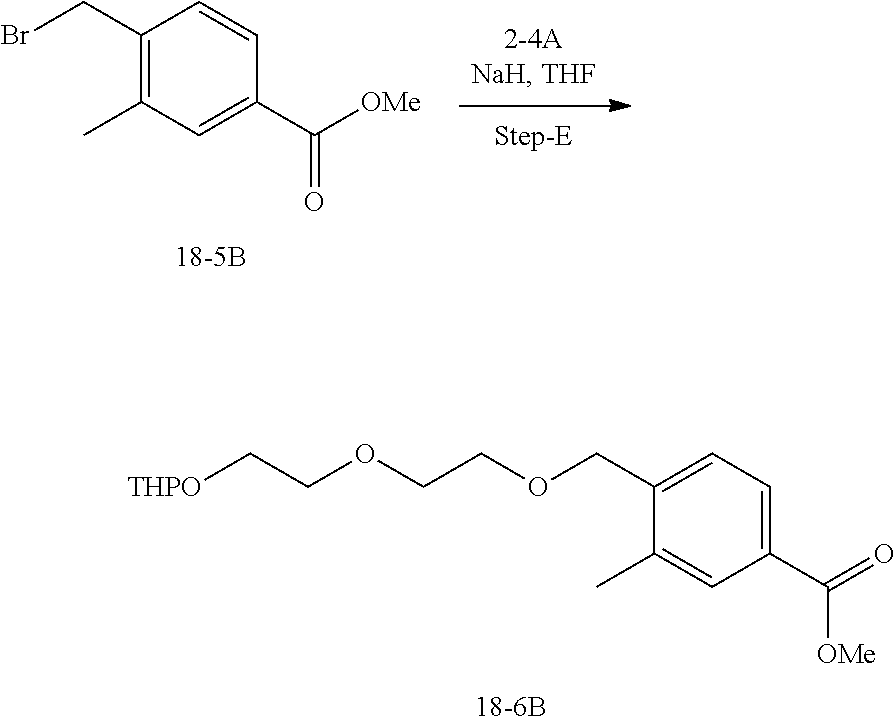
C1(CBr)=C(C)C=C(C(=O)[OMe])C=C1.C1(COCCOCC[THPO])=CC=C(C(=O)[OMe])C=C1C
